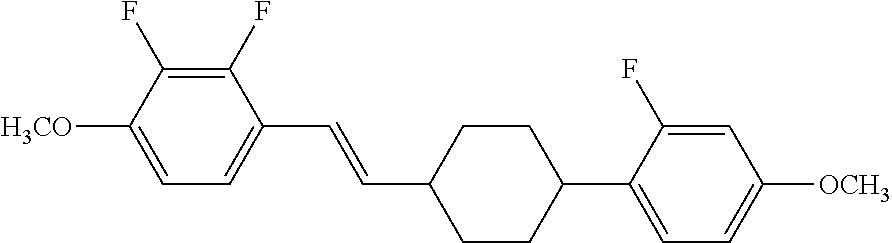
C1(F)=C(F)C([H3CO])=CC=C1C=CC1CCC(C2=CC=C([OCH3])C=C2F)CC1
